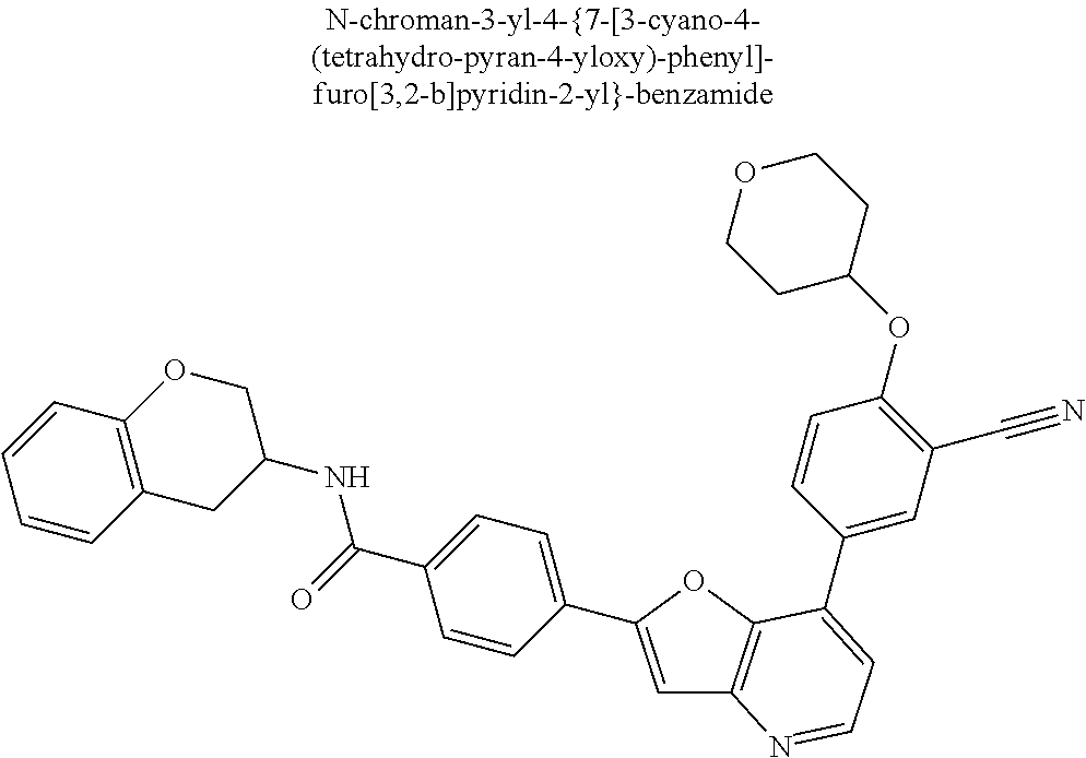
C1=C(C2=CC=C(C(=O)NC3COC4=C(C3)C=CC=C4)C=C2)OC2=C1N=CC=C2C1=CC(C#N)=C(OC2CCOCC2)C=C1
